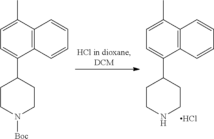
N1CCC(C2=CC=C(C)C3=C2C=CC=C3)CC1.Cl.N1([Boc])CCC(C2=CC=C(C)C3=C2C=CC=C3)CC1
